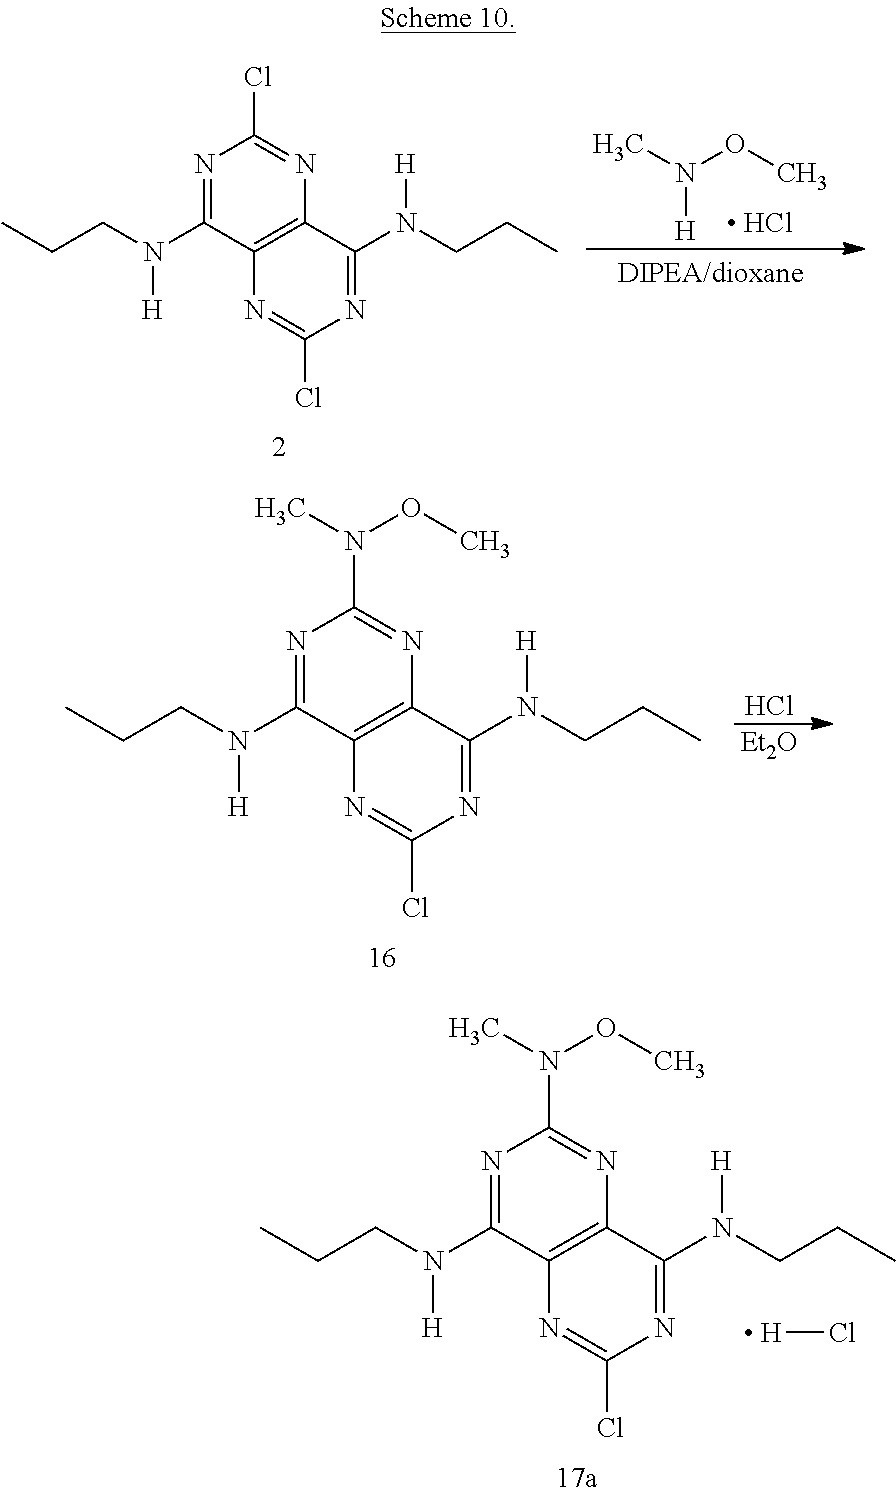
N(OC)([H])C.[ HCl].N1=C(N([H])CCC)C2=C(N=C1Cl)C(N([H])CCC)=NC(Cl)=N2.N1=C(N([H])CCC)C2=C(N=C1N(OC)C)C(N([H])CCC)=NC(Cl)=N2.[ H]Cl.N1=C(N([H])CCC)C2=C(N=C1N(OC)C)C(N([H])CCC)=NC(Cl)=N2.Cl.[Et2O]
